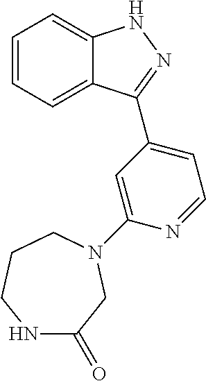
C1=CC=C2C(=C1)NN=C2C1=CC=NC(N2CC(=O)NCCC2)=C1
